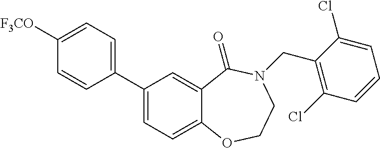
C1(C2=CC=C3C(=C2)C(=O)N(CC2=C(Cl)C=CC=C2Cl)CCO3)=CC=C([F3CO])C=C1
